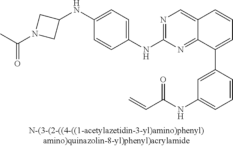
C1(NC2=NC=C3C(=N2)C(C2=CC(NC(C=C)=O)=CC=C2)=CC=C3)=CC=C(NC2CN(C(C)=O)C2)C=C1
